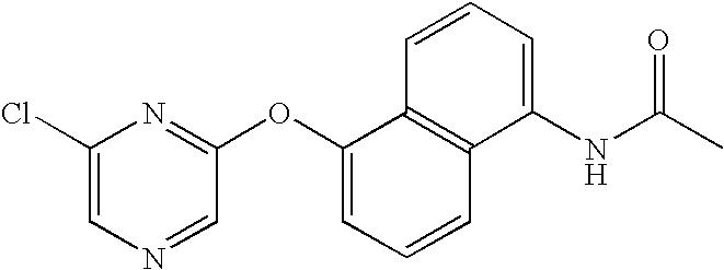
C1(Cl)=CN=CC(OC2=CC=CC3=C2C=CC=C3NC(C)=O)=N1
